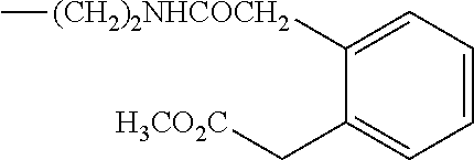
C1([(CH2)2NHCOCH2]C)=CC=CC=C1C[H3CO2C]
